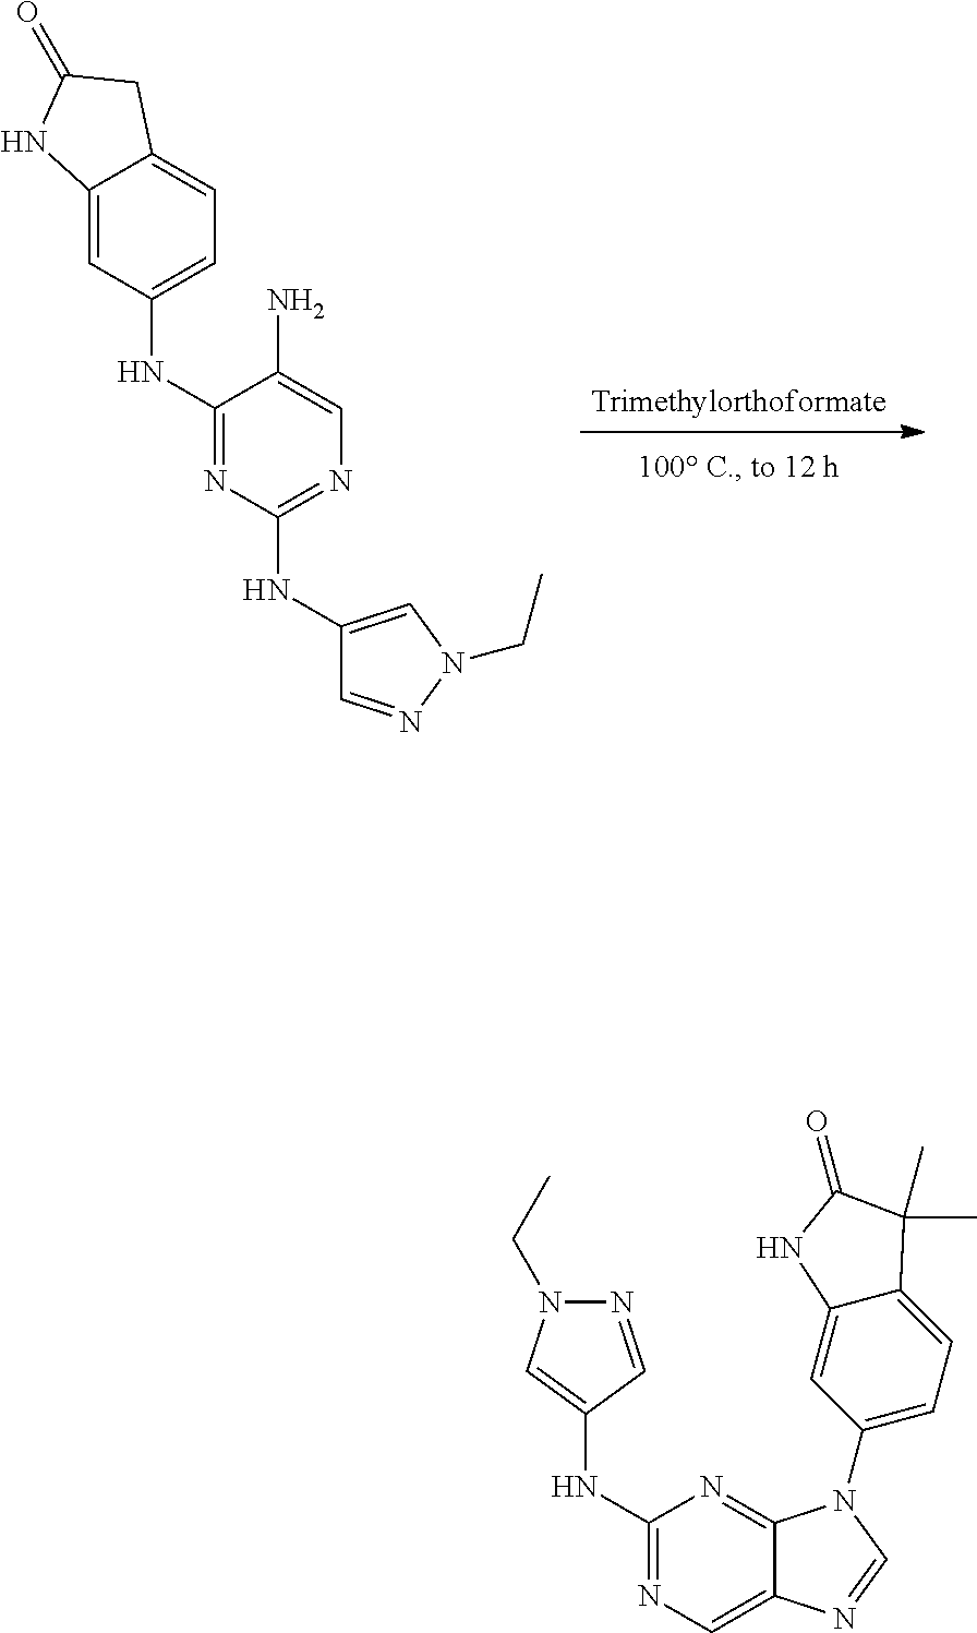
C1(NC2=NC(NC3=CN(CC)N=C3)=NC=C2N)=CC=C2C(=C1)NC(=O)C2.N1=CC(NC2=NC=C3C(=N2)N(C2=CC=C4C(=C2)NC(=O)C4(C)C)C=N3)=CN1CC
